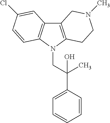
C12=C(N(CC(C3=CC=CC=C3)(C)O)C3=C1C=C(Cl)C=C3)CCN(C)C2
